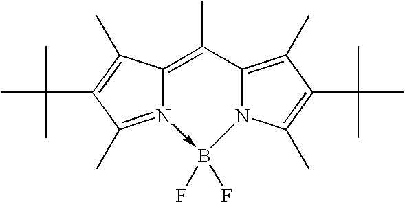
N12->B(F)(F)N3C(=C(C)C(C(C)(C)C)=C3C)C(C)=C1C(C)=C(C(C)(C)C)C=2C
